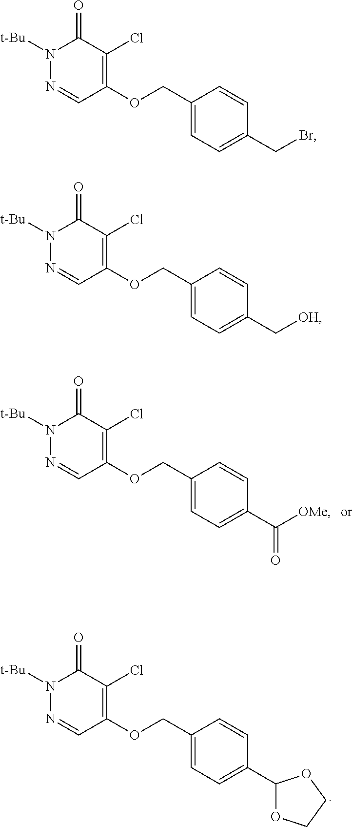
N1([t-Bu])N=CC(OCC2=CC=C(C([OMe])=O)C=C2)=C(Cl)C1=O.N1([t-Bu])N=CC(OCC2=CC=C(C3OCCO3)C=C2)=C(Cl)C1=O.N1([t-Bu])N=CC(OCC2=CC=C(CBr)C=C2)=C(Cl)C1=O.N1([t-Bu])N=CC(OCC2=CC=C(C[OH])C=C2)=C(Cl)C1=O
